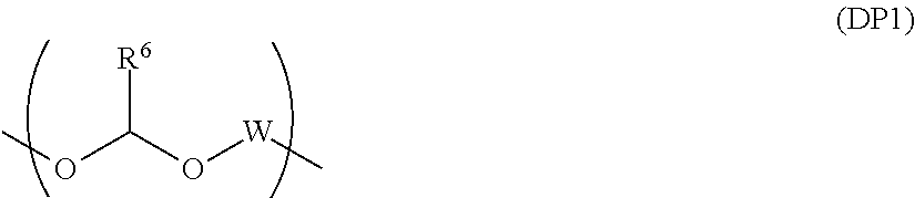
O(C(O[W]C)[R6])C
